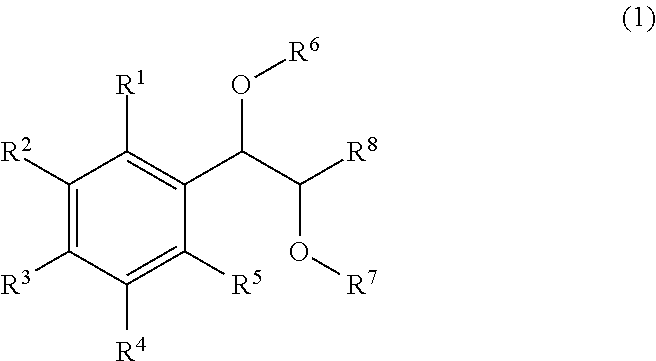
C1([R2])=C([R3])C([R4])=C([R5])C(C(C(O[R7])[R8])O[R6])=C1[R1]
